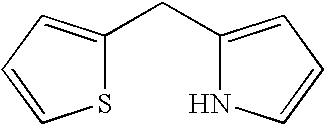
S1C(CC2=CC=CN2)=CC=C1
